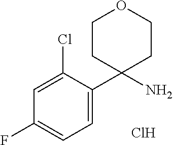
C1=C(Cl)C(C2(N)CCOCC2)=CC=C1F.Cl
